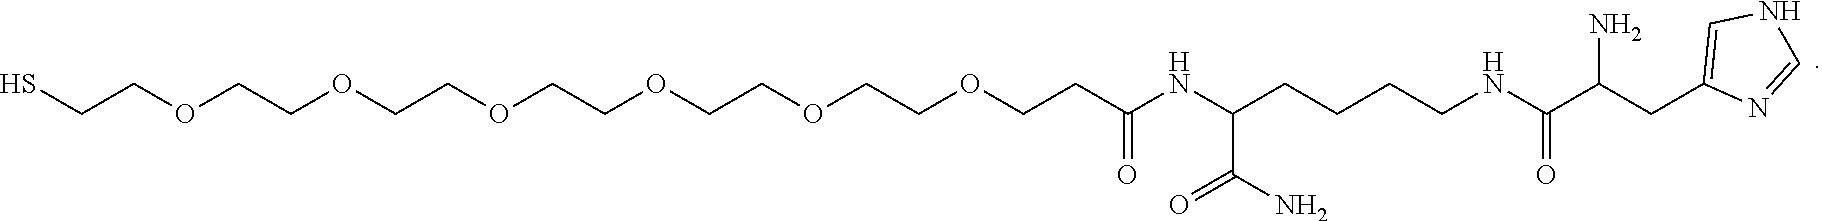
SCCOCCOCCOCCOCCOCCOCCC(NC(CCCCNC(C(CC1=CNC=N1)N)=O)C(N)=O)=O
